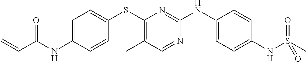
C1=C(NC(C=C)=O)C=CC(SC2=C(C)C=NC(NC3=CC=C(NS(=O)(C)=O)C=C3)=N2)=C1
